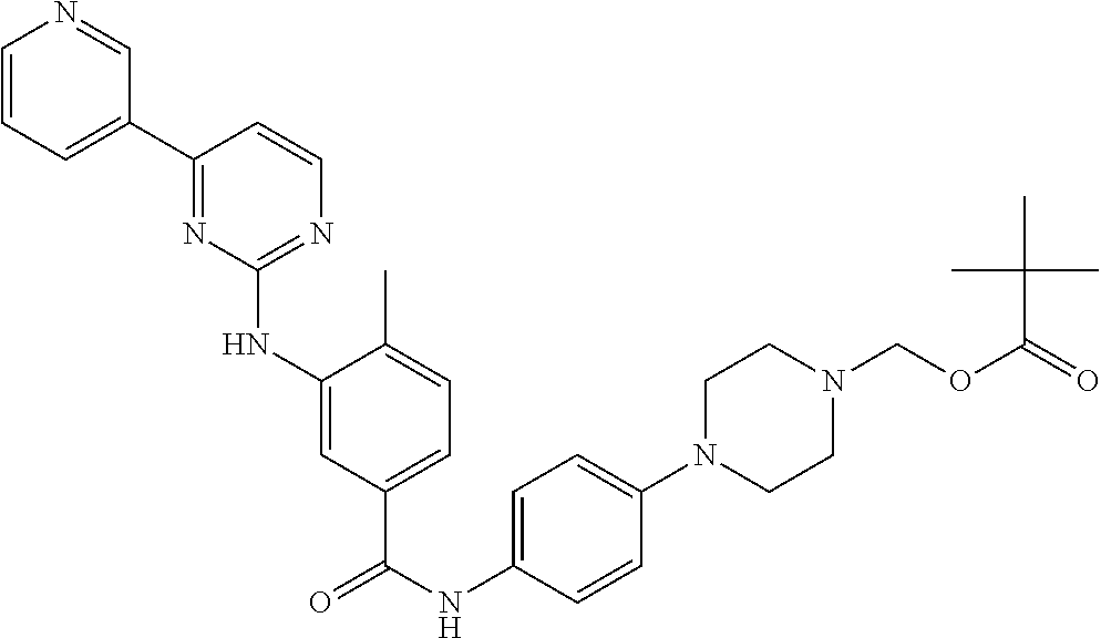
C1=CC=C(C2=NC(NC3=CC(C(NC4=CC=C(N5CCN(COC(=O)C(C)(C)C)CC5)C=C4)=O)=CC=C3C)=NC=C2)C=N1
